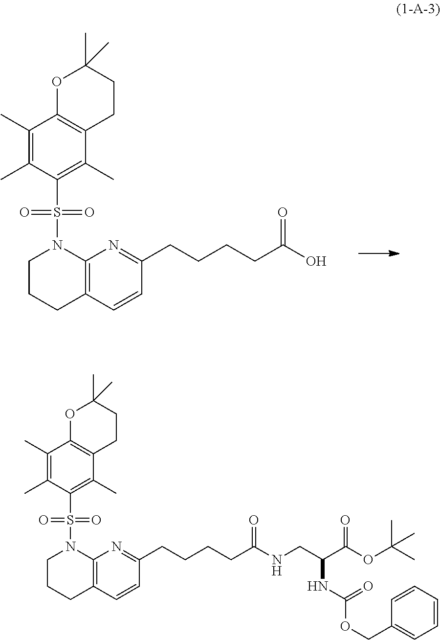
C1CCC2=C(N1S(C1=C(C)C3=C(C(C)=C1C)OC(C)(C)CC3)(=O)=O)N=C(CCCCC(=O)O)C=C2.C1CCC2=C(N1S(C1=C(C)C3=C(C(C)=C1C)OC(C)(C)CC3)(=O)=O)N=C(CCCCC(=O)NCC(C(OC(C)(C)C)=O)NC(OCC1=CC=CC=C1)=O)C=C2
